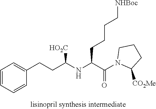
C(CCC[NHBoc])C(C(N1C([CO2Me])CCC1)=O)NC(CCC1=CC=CC=C1)[HO2C]
